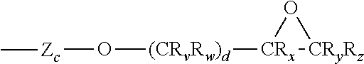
[Zc](O[(CRvRw)d][CRx]1[CRyRz]O1)C
